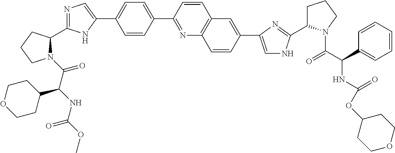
N1(C(=O)C(NC(OC)=O)C2CCOCC2)C(C2=NC=C(C3=CC=C(C4=NC5=C(C=C4)C=C(C4=CNC(C6CCCN6C(C(C6=CC=CC=C6)NC(OC6CCOCC6)=O)=O)=N4)C=C5)C=C3)N2)CCC1
